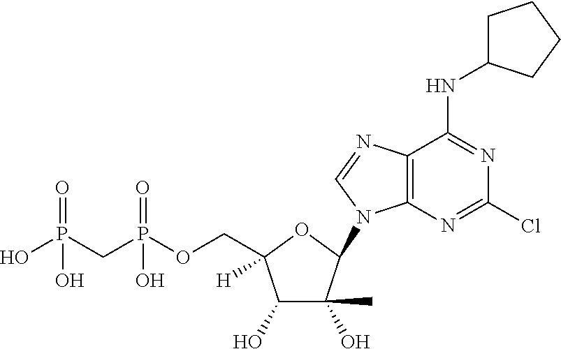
C1(O)C(O)(C)C(N2C3=C(N=C2)C(NC2CCCC2)=NC(Cl)=N3)OC1(COP(CP(O)(=O)O)(=O)O)[H]
